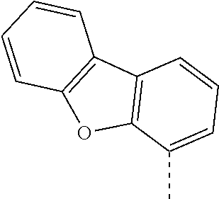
C12=C(C3=C(O1)C=CC=C3)C=CC=C2C
